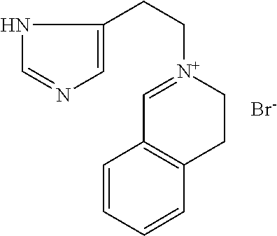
N1C=NC=C1CC[N+]1=CC2=C(CC1)C=CC=C2.[Br-]
